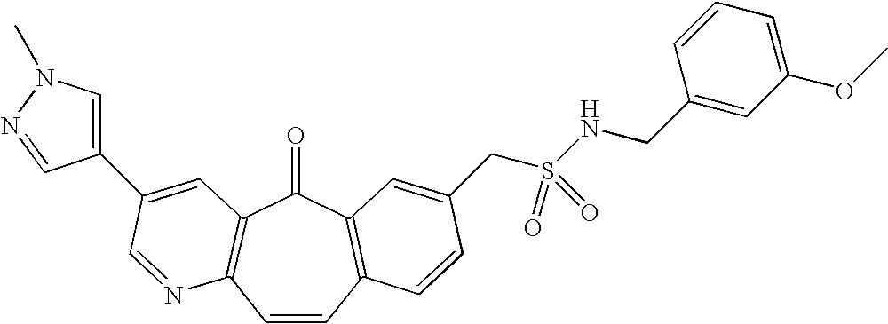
C1=CC2=C(C(=O)C3=C1N=CC(C1=CN(C)N=C1)=C3)C=C(CS(NCC1=CC(OC)=CC=C1)(=O)=O)C=C2
